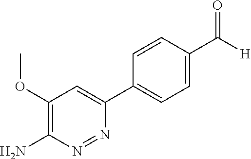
N1=NC(N)=C(OC)C=C1C1=CC=C(C(=O)[H])C=C1
